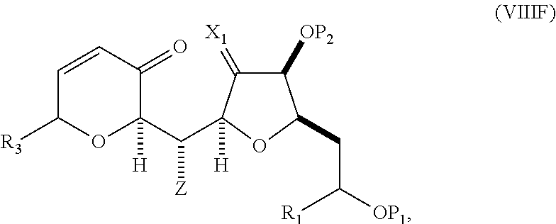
C1([OP2])C(=[X1])C(C(C2([H])C(=O)C=CC([R3])O2)[Z])([H])OC1CC([OP1])[R1]
